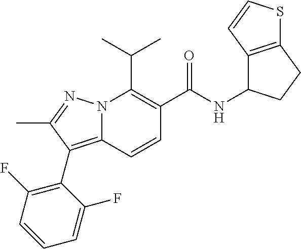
CC(C)C1=C(C(NC2C3=C(CC2)SC=C3)=O)C=CC2=C(C3=C(F)C=CC=C3F)C(C)=NN12
